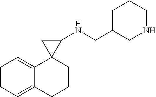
C1=CC=C2C(=C1)C1(CCC2)C(NCC2CNCCC2)C1
